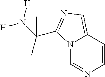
N12C=NC=CC1=CN=C2C(N([H])[H])(C)C
